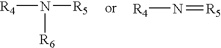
[R4]N([R5])[R6].[R4]N=[R5]
